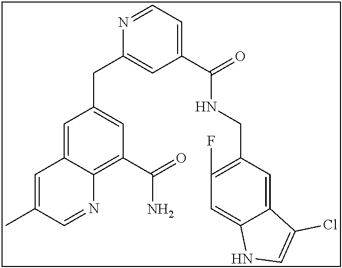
N1=CC=C(C(NCC2=C(F)C=C3C(=C2)C(Cl)=CN3)=O)C=C1CC1=CC(C(=O)N)=C2C(=C1)C=C(C)C=N2
